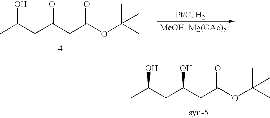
CC(CC(CC(OC(C)(C)C)=O)=O)O.CC(CC(CC(OC(C)(C)C)=O)O)O
